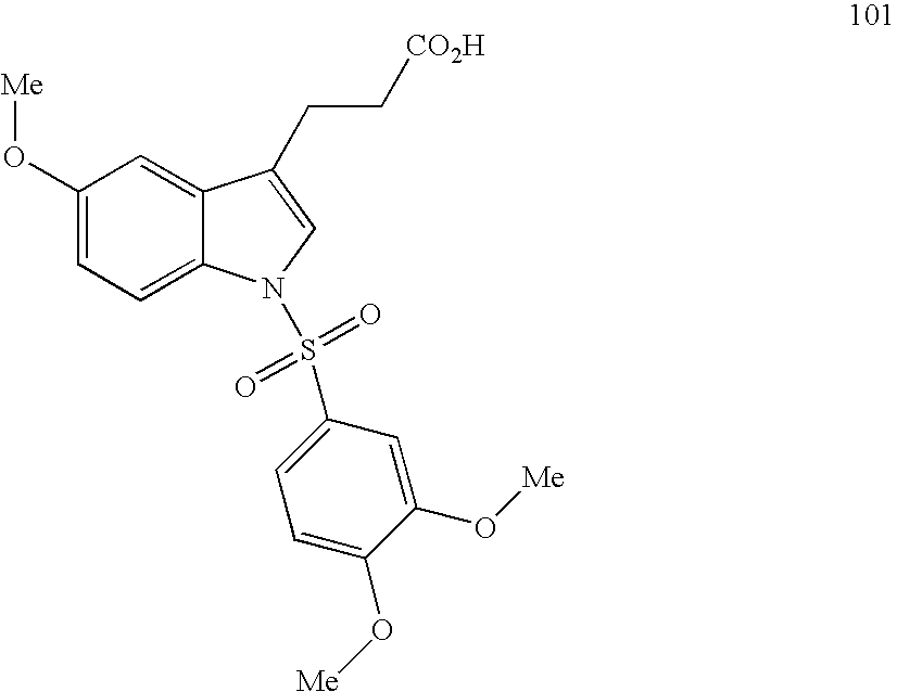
C1(O[Me])=CC=C2C(=C1)C(CC[CO2H])=CN2S(=O)(=O)C1=CC=C(O[Me])C(O[Me])=C1
